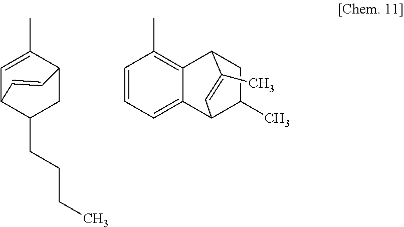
C1=C(C)C2CC(CCCC)C1C=C2.CC1=C2C(=CC=C1)C1C(C)CC2C(C)=C1
